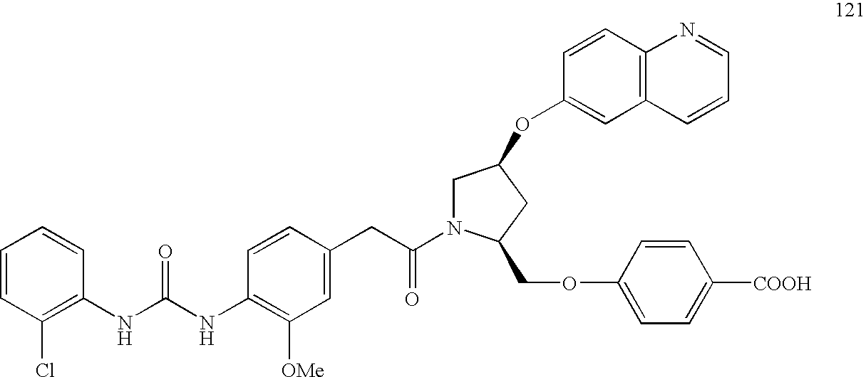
C1=CC(Cl)=C(NC(=O)NC2=C([OMe])C=C(CC(=O)N3CC(OC4=CC5=C(C=C4)N=CC=C5)CC3COC3=CC=C([COOH])C=C3)C=C2)C=C1
